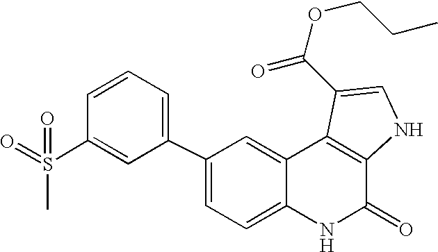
C1(C2=CC=CC(S(=O)(C)=O)=C2)=CC=C2C(=C1)C1=C(C(=O)N2)NC=C1C(OCCC)=O
